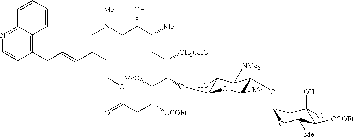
C1C(O)C([Me])CC([CH2CHO])C(OC2C(O)C([NMe2])C(OC3OC([Me])C([OCOEt])C(O)([Me])C3)C([Me])O2)C([MeO])C([OCOEt])CC(=O)OCCC(C=CCC2=C3C(=NC=C2)C=CC=C3)CN1[Me]
